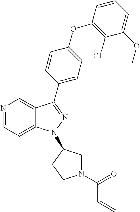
N1=CC=C2C(=C1)C(C1=CC=C(OC3=C(Cl)C(OC)=CC=C3)C=C1)=NN2C1CN(C(=O)C=C)CC1
